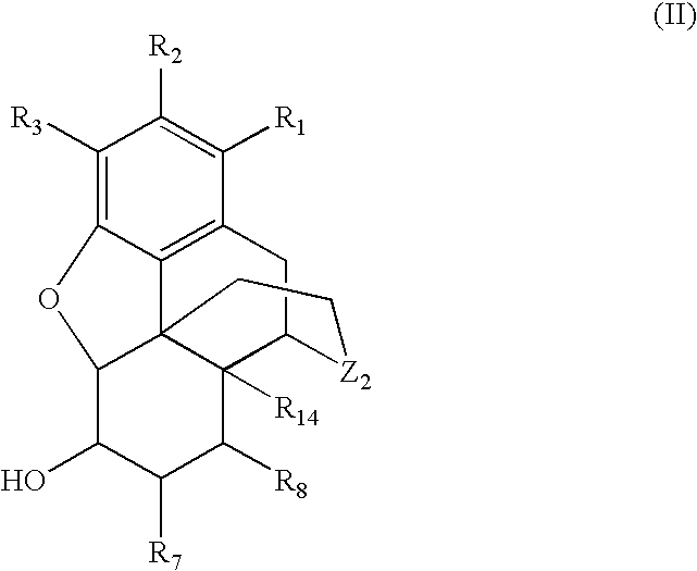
C1([R3])=C2C3=C(C([R1])=C1[R2])CC1C4([R14])C3(C(C(O)C([R7])C4[R8])O2)CC[Z2]1
